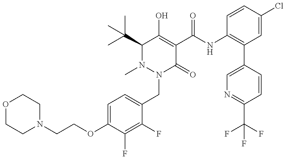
C1(OCCN2CCOCC2)=CC=C(CN2C(=O)C(C(=O)NC3=C(C4=CN=C(C(F)(F)F)C=C4)C=C(Cl)C=C3)=C(O)C(C(C)(C)C)N2C)C(F)=C1F
